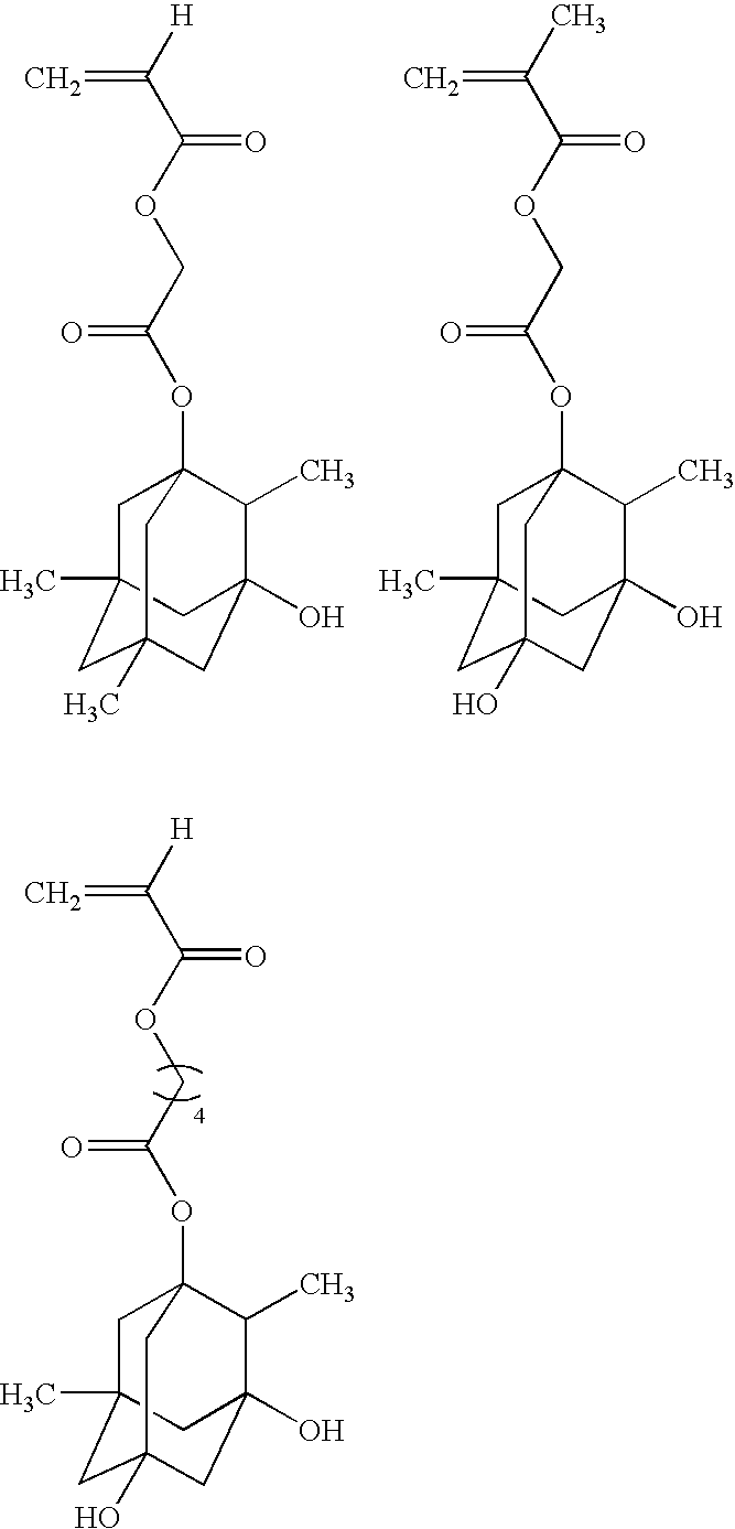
C1C2(C)CC3(C)CC(O)(C(C)C1(OC(COC(C([H])=C)=O)=O)C3)C2.C1C2(C)CC3(O)CC(O)(C(C)C1(OC(COC(C(C)=C)=O)=O)C3)C2.C1C2(C)CC3(O)CC(O)(C(C)C1(OC(COC(C([H])=C)=O)=O)C3)C2
